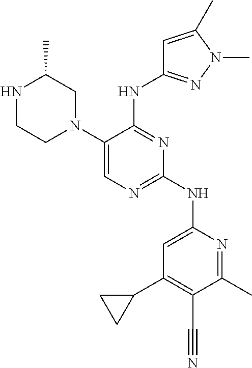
C1(N2CC(C)NCC2)=CN=C(NC2=CC(C3CC3)=C(C#N)C(C)=N2)N=C1NC1=NN(C)C(C)=C1
